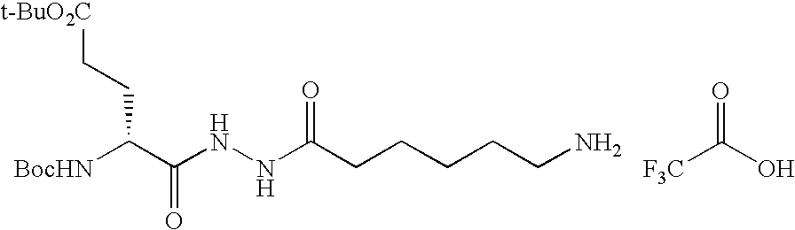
[BocHN]C(C(NNC(CCCCCN)=O)=O)CC[t-BuO2C].[F3C]C(O)=O
